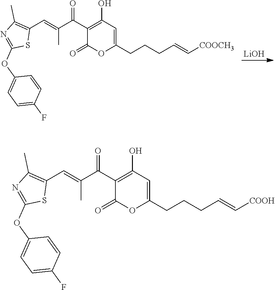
O=C(C1=C(O)C=C(CCCC=C[COOCH3])OC1=O)C(C)=CC1=C(C)N=C(OC2=CC=C(F)C=C2)S1.[LiOH].O=C(C1=C(O)C=C(CCCC=C[COOH])OC1=O)C(C)=CC1=C(C)N=C(OC2=CC=C(F)C=C2)S1
